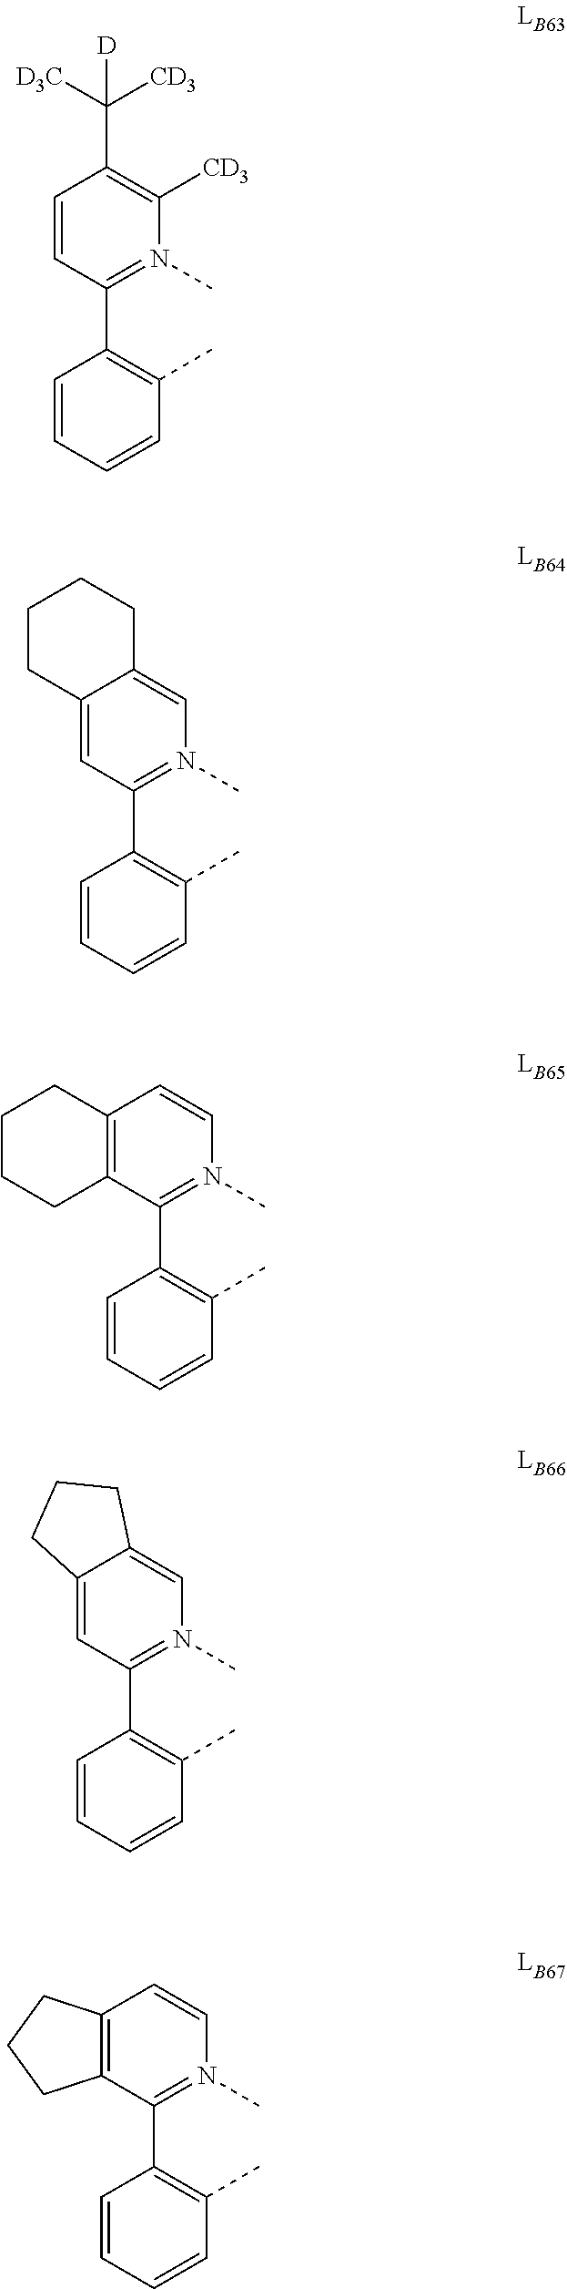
C1=CC(C2=C(C)C=CC=C2)=N(C)C([CD3])=C1C([CD3])([D3C])[D].C12=CC(C3=C(C)C=CC=C3)=N(C)C=C1CCCC2.C12=C(C(C3=C(C)C=CC=C3)=N(C)C=C1)CCCC2.C12=CC(C3=C(C)C=CC=C3)=N(C)C=C1CCC2.C12=C(C(C3=C(C)C=CC=C3)=N(C)C=C1)CCC2
